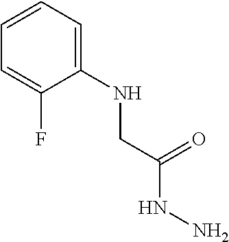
C1=CC=C(F)C(NCC(NN)=O)=C1
